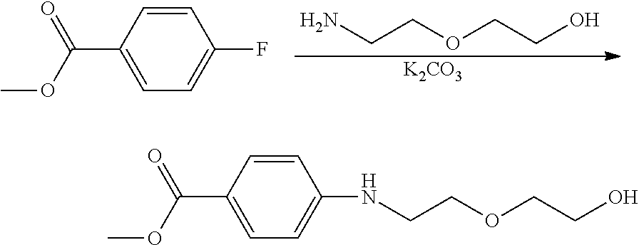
NCCOCCO.[K2CO3].C1=CC(C(=O)OC)=CC=C1F.C(COCCO)NC1=CC=C(C(=O)OC)C=C1
